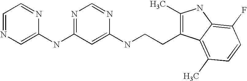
C1=NC=C(NC2=NC=NC(NCCC3=C(C)NC4=C(F)C=CC(C)=C34)=C2)N=C1
